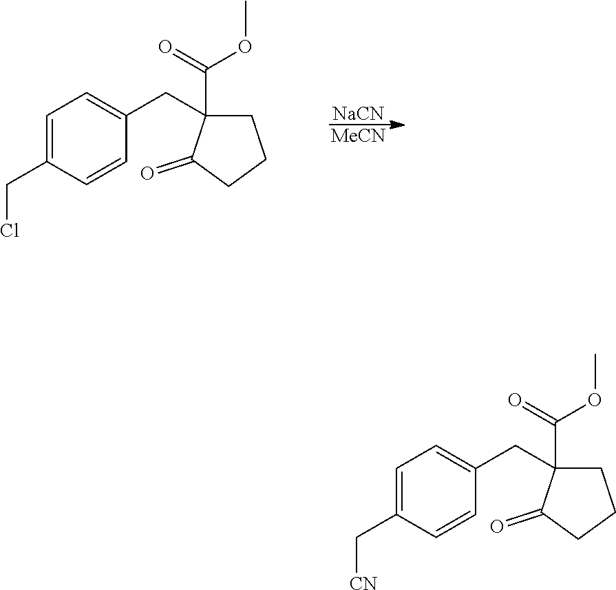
C1=C(CCl)C=CC(CC2(C(=O)OC)CCCC2=O)=C1.[NaCN].[MeCN].C1=C(C[CN])C=CC(CC2(C(=O)OC)CCCC2=O)=C1
